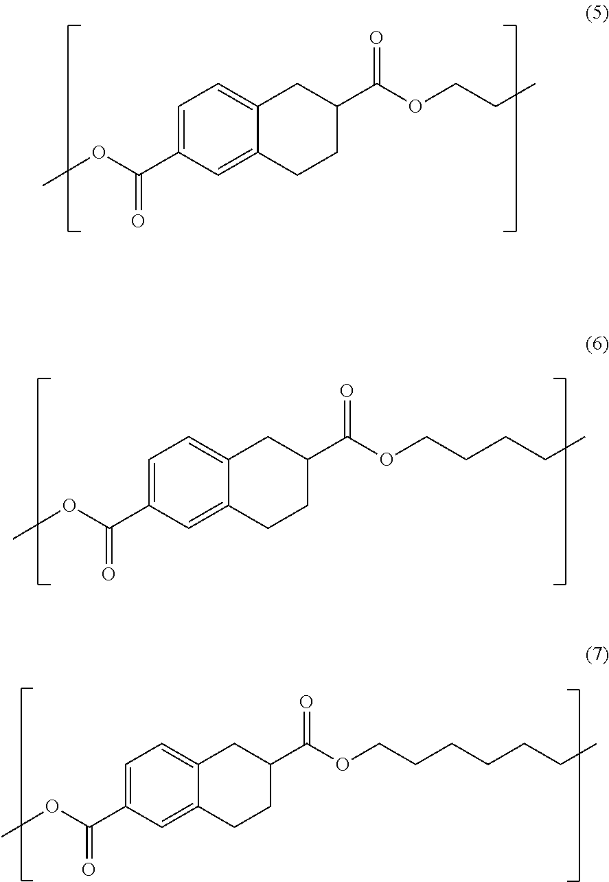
COC(C1=CC=C2C(=C1)CCC(C(OCCC)=O)C2)=O.COC(C1=CC=C2C(=C1)CCC(C(OCCCCC)=O)C2)=O.COC(C1=CC=C2C(=C1)CCC(C(OCCCCCCC)=O)C2)=O
